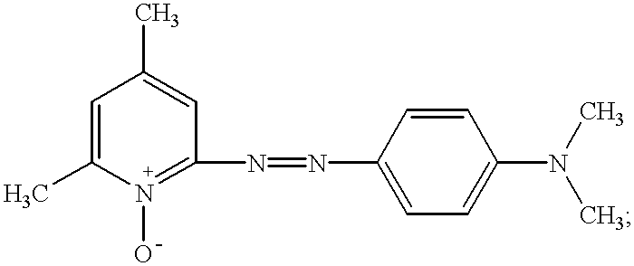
C1=C(C)N(O)=C(N=NC2=CC=C(N(C)C)C=C2)C=C1C
